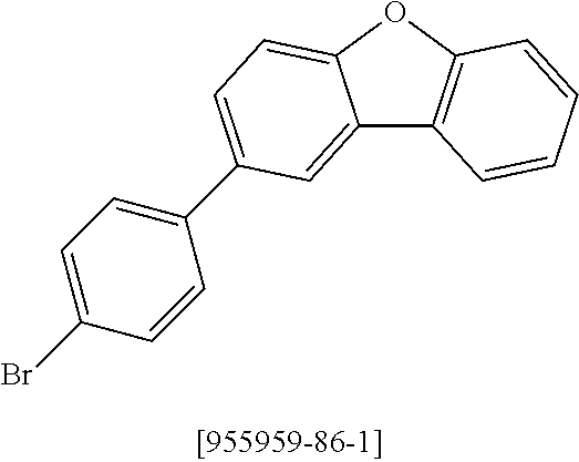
C12=CC(C3=CC=C(Br)C=C3)=CC=C1OC1=C2C=CC=C1
